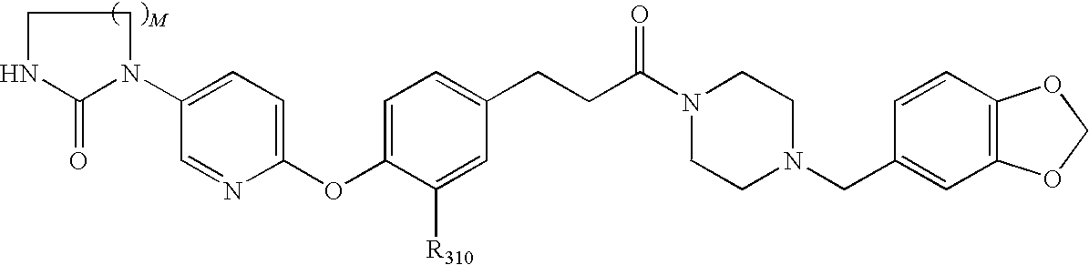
C1NC(=O)N(C2=CC=C(OC3=CC=C(CCC(=O)N4CCN(CC5=CC6=C(C=C5)OCO6)CC4)C=C3[R310])N=C2)C1
